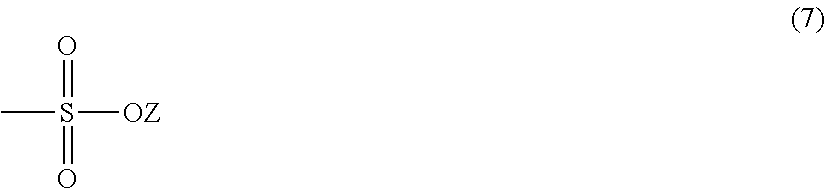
CS(=O)([OZ])=O
